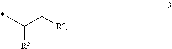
C([R5])(C)C[R6]
